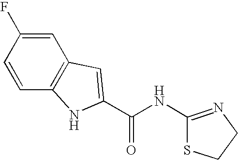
C1=C(F)C=CC2=C1C=C(C(NC1=NCCS1)=O)N2
